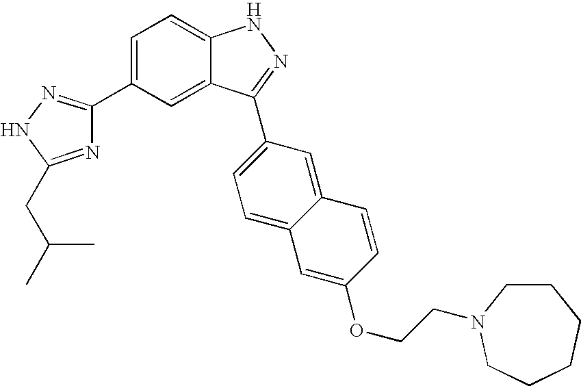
C1=C(C2=NNC(CC(C)C)=N2)C=C2C(=C1)NN=C2C1=CC=C2C(=C1)C=CC(OCCN1CCCCCC1)=C2
